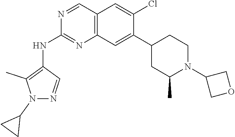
C12=C(C=C(C3CC(C)N(C4COC4)CC3)C(Cl)=C1)N=C(NC1=C(C)N(C3CC3)N=C1)N=C2
